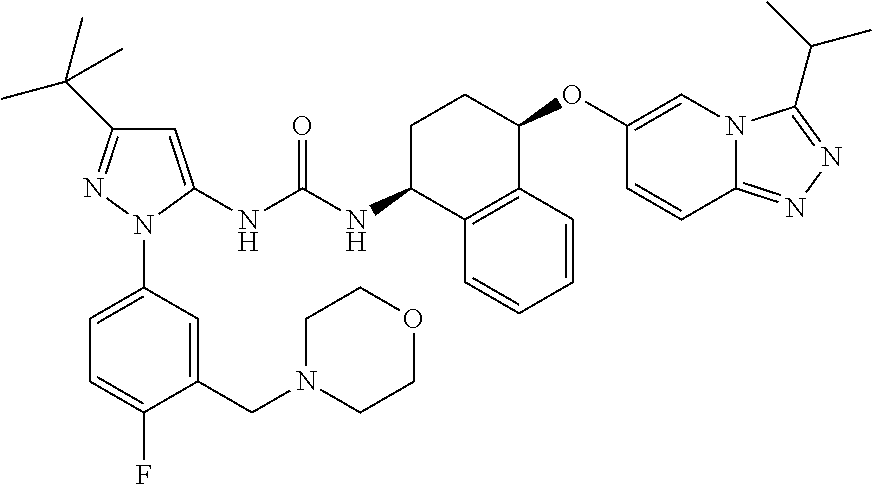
C1=CC2=C(C=C1)C(NC(=O)NC1=CC(C(C)(C)C)=NN1C1=CC=C(F)C(CN3CCOCC3)=C1)CCC2OC1=CN2C(=NN=C2C(C)C)C=C1
